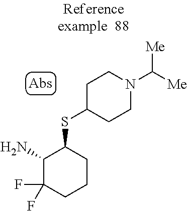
NC1C(F)(F)CCCC1SC1CCN(C([Me])[Me])CC1
